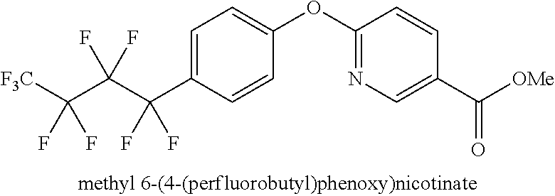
C1=C(C(C(C([F3C])(F)F)(F)F)(F)F)C=CC(OC2=NC=C(C([OMe])=O)C=C2)=C1
